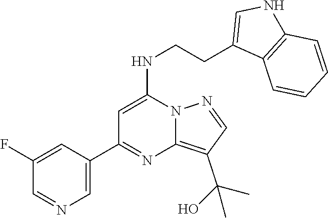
C1=NN2C(=C1C(C)(O)C)N=C(C1=CN=CC(F)=C1)C=C2NCCC1=CNC2=C1C=CC=C2
